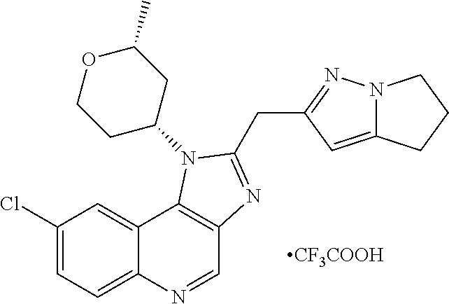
[CF3COOH].C1(Cl)=CC=C2C(=C1)C1=C(C=N2)N=C(CC2=NN3C(=C2)CCC3)N1C1CC(C)OCC1
